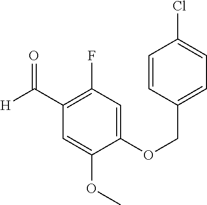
C1(OCC2=CC=C(Cl)C=C2)=CC(F)=C(C([H])=O)C=C1OC
